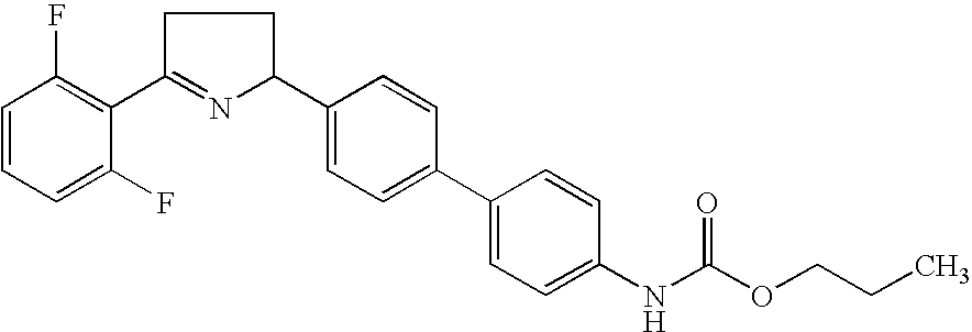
C1C(C2=C(F)C=CC=C2F)=NC(C2=CC=C(C3=CC=C(NC(OCCC)=O)C=C3)C=C2)C1
